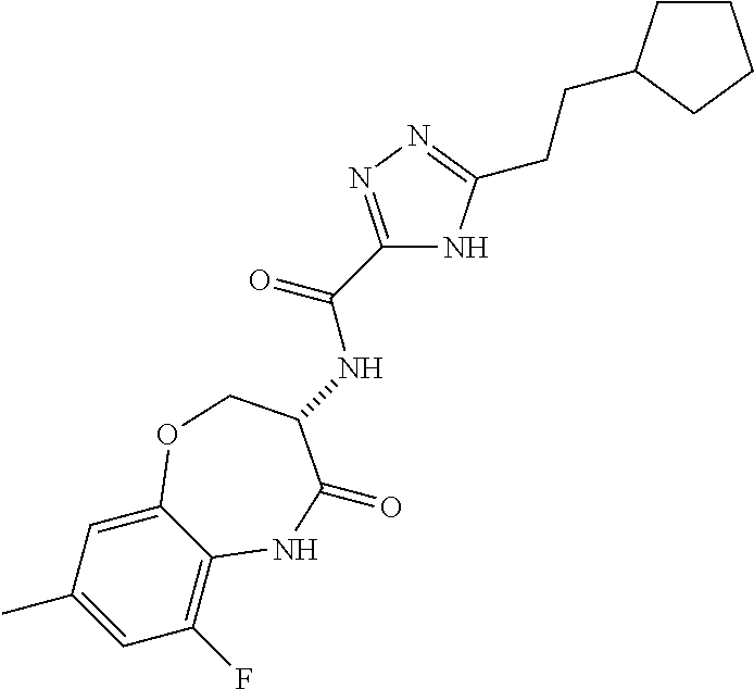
C1(F)=C2C(=CC(C)=C1)OCC(NC(C1=NN=C(CCC3CCCC3)N1)=O)C(=O)N2
